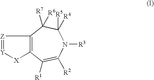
C1([R1])=C([R2])N([R3])C([R5])([R4])C([R7])([R6])C2=C1[X][Y]=[Z]2
